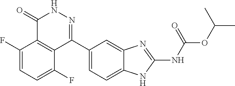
O(C(C)C)C(=O)NC1=NC2=CC(C3=NNC(=O)C4=C3C(F)=CC=C4F)=CC=C2N1
